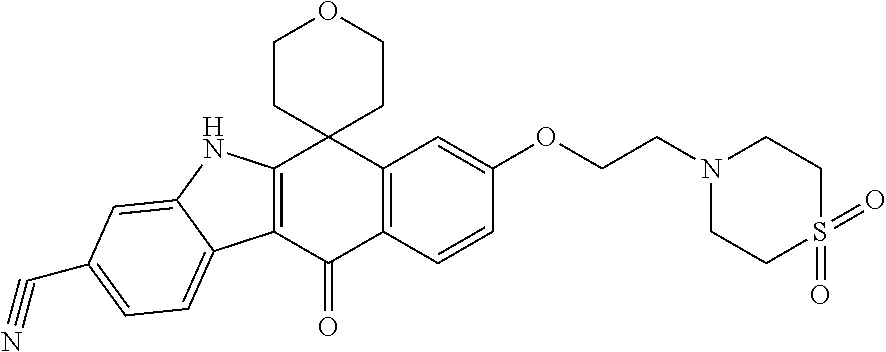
C12=C(C(=O)C3=C(C14CCOCC4)C=C(OCCN1CCS(=O)(=O)CC1)C=C3)C1=CC=C(C#N)C=C1N2
